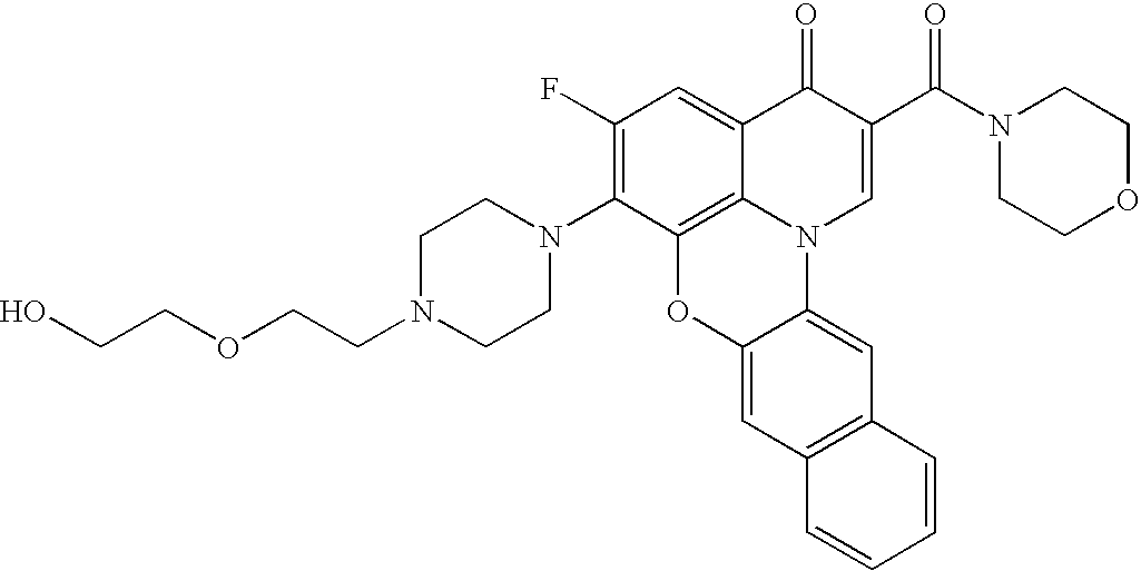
C12=C3C(=CC(F)=C1N1CCN(CCOCCO)CC1)C(=O)C(C(N1CCOCC1)=O)=CN3C1=CC3=C(C=C1O2)C=CC=C3
